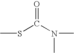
C(=O)(SC)N(C)C
